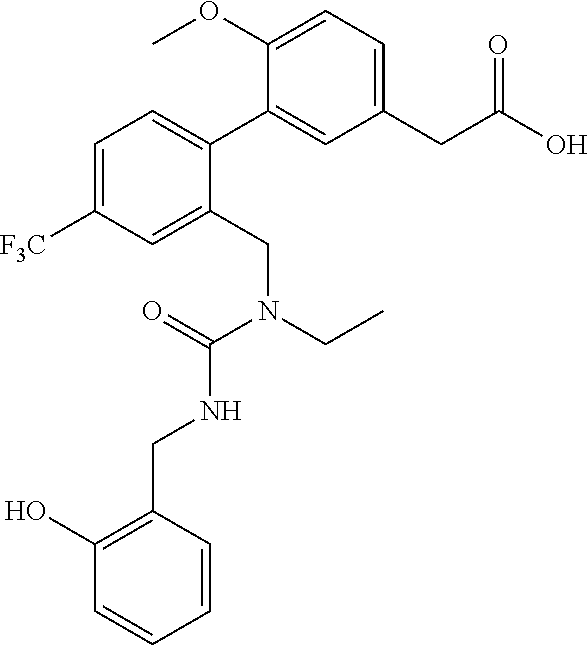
C1=C([F3C])C=C(CN(CC)C(=O)NCC2=C(O)C=CC=C2)C(C2=CC(CC(O)=O)=CC=C2OC)=C1
